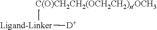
[C(O)CH2CH2(OCH2CH2)nOCH3][Ligand-Linker][D]
